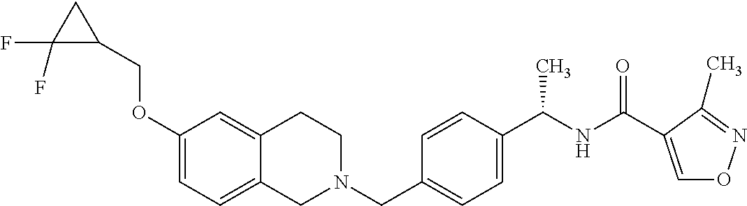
C1(OCC2CC2(F)F)=CC=C2C(=C1)CCN(CC1=CC=C(C(NC(=O)C3=CON=C3C)C)C=C1)C2
